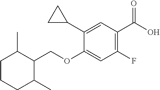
C1(C2CC2)=CC(C(O)=O)=C(F)C=C1OCC1C(C)CCCC1C
